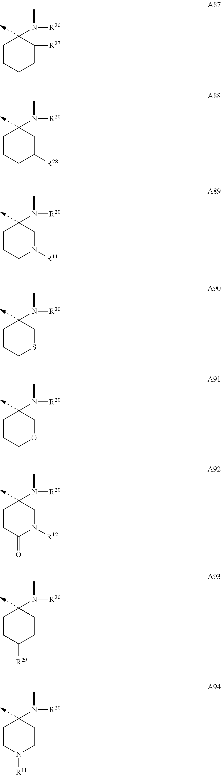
N(C)([R20])C1CCCCC1[R27].N(C)([R20])C1CCCC([R28])C1.N(C)([R20])C1CCCN([R11])C1.N(C)([R20])C1CCCSC1.N(C)([R20])C1CCCOC1.N(C)([R20])C1CCC(=O)N([R12])C1.N(C)([R20])C1CCC([R29])CC1.N(C)([R20])C1CCN([R11])CC1
